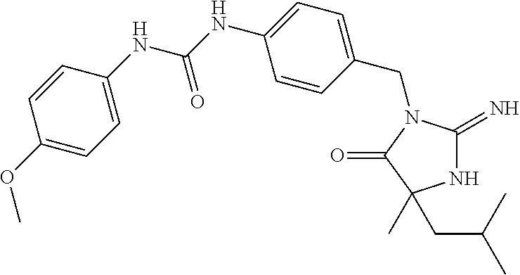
N1C(=N)N(CC2=CC=C(NC(NC3=CC=C(OC)C=C3)=O)C=C2)C(=O)C1(C)CC(C)C
